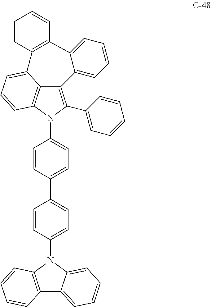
C12=C(C3=CC=CC=C3)N(C3=CC=C(C4=CC=C(N5C6=C(C7=CC=CC=C57)C=CC=C6)C=C4)C=C3)C3=C1C(=CC=C3)C1=C(C3=CC=CC=C23)C=CC=C1
